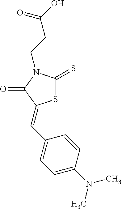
S1C(=S)N(CCC(O)=O)C(=O)C1=CC1=CC=C(N(C)C)C=C1
